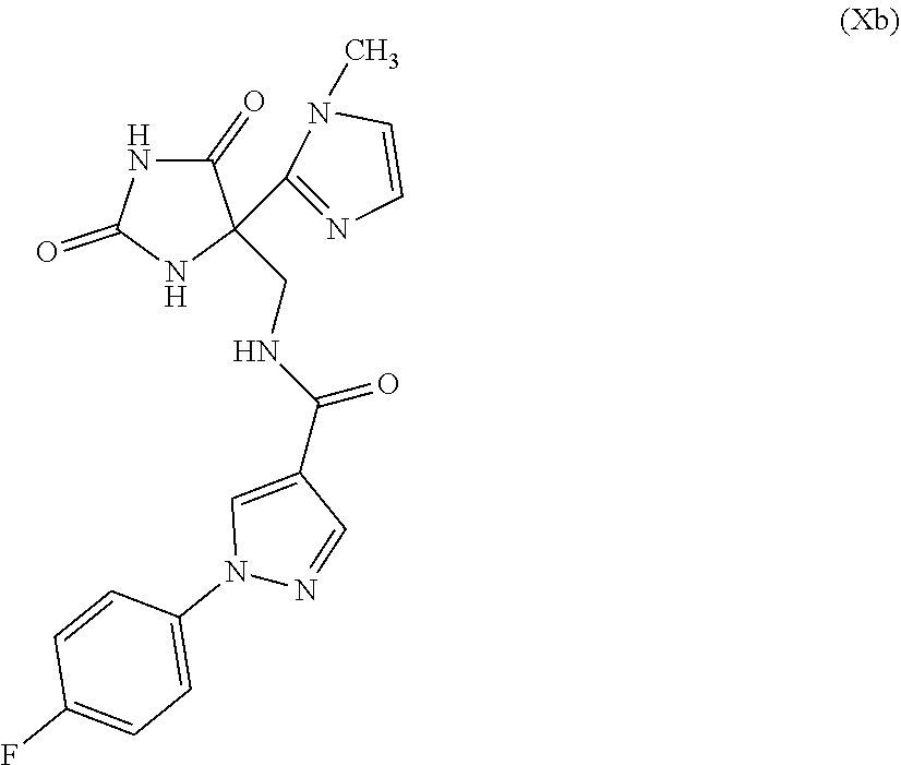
C1(=O)NC(=O)NC1(C1=NC=CN1C)CNC(C1=CN(C2=CC=C(F)C=C2)N=C1)=O
